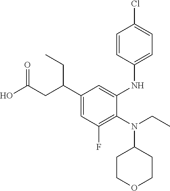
C1(F)=C(N(C2CCOCC2)CC)C(NC2=CC=C(Cl)C=C2)=CC(C(CC(O)=O)CC)=C1
